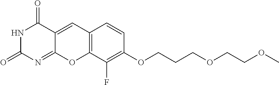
N1C(=O)N=C2C(=CC3=C(O2)C(F)=C(OCCCOCCOC)C=C3)C1=O
